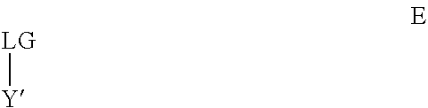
[LG][Y]
